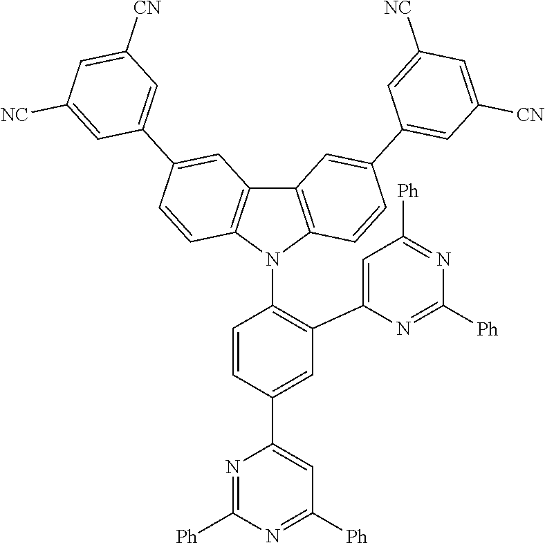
C1=C(C2=CC([Ph])=NC([Ph])=N2)C=CC(N2C3=C(C4=C2C=CC(C2=CC([CN])=CC([NC])=C2)=C4)C=C(C2=CC([CN])=CC([NC])=C2)C=C3)=C1C1=CC([Ph])=NC([Ph])=N1
